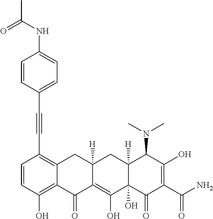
C1=CC(O)=C2C(=C1C#CC1=CC=C(NC(C)=O)C=C1)CC1([H])C(=C(O)C3(O)C([H])(C1)C(N(C)C)C(O)=C(C(N)=O)C3=O)C2=O
